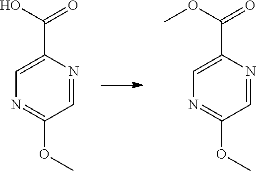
N1=C(OC)C=NC(C(=O)OC)=C1.N1=C(OC)C=NC(C(=O)O)=C1
